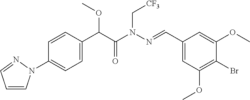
C1(N2C=CC=N2)=CC=C(C(C(=O)N(N=CC2=CC(OC)=C(Br)C(OC)=C2)C[CF3])OC)C=C1
